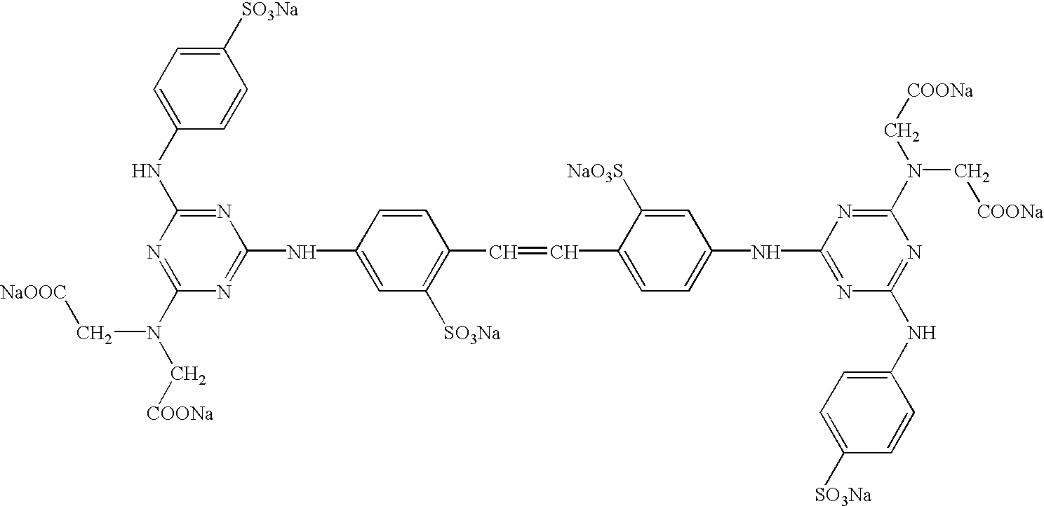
C1([SO3Na])=CC=C(NC2=NC(NC3=CC([SO3Na])=C(C=CC4=CC=C(NC5=NC(NC6=CC=C([SO3Na])C=C6)=NC(N(C[COONa])C[COONa])=N5)C=C4[NaO3S])C=C3)=NC(N(C[COONa])C[NaOOC])=N2)C=C1
